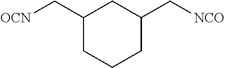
C1(C[OCN])CCCC(C[NCO])C1
